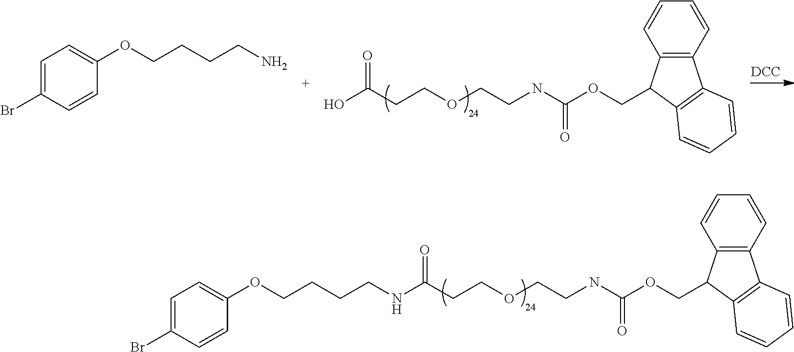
OC(CCOCCNC(OCC1C2=C(C=CC=C2)C2=C1C=CC=C2)=O)=O.[DCC].C1=C(Br)C=CC(OCCCCN)=C1.C(CCOCCNC(OCC1C2=C(C=CC=C2)C2=C1C=CC=C2)=O)(=O)NCCCCOC1=CC=C(Br)C=C1
